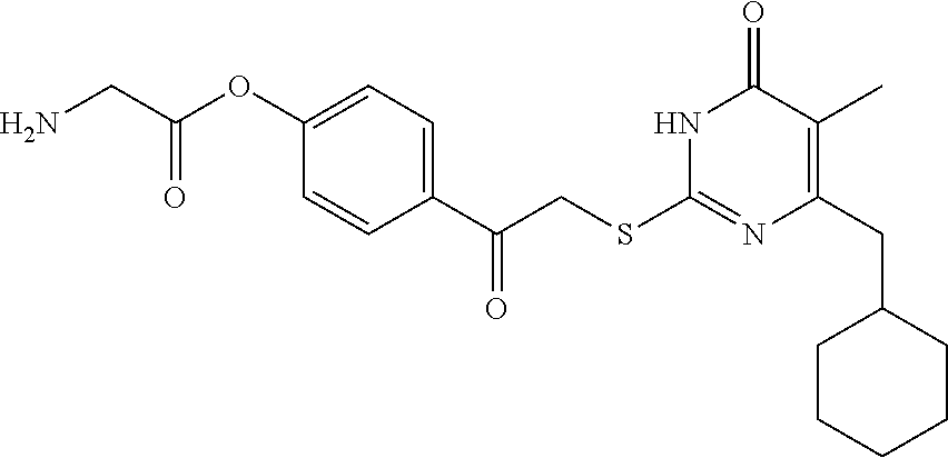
N1C(SCC(C2=CC=C(OC(CN)=O)C=C2)=O)=NC(CC2CCCCC2)=C(C)C1=O
